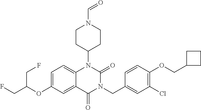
C1=C(OC(CF)CF)C=C2C(=C1)N(C1CCN(C=O)CC1)C(=O)N(CC1=CC(Cl)=C(OCC3CCC3)C=C1)C2=O
